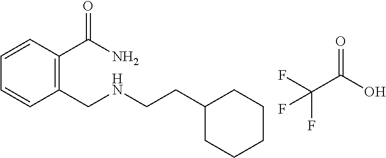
C1=CC(C(N)=O)=C(CNCCC2CCCCC2)C=C1.O=C(O)C(F)(F)F
